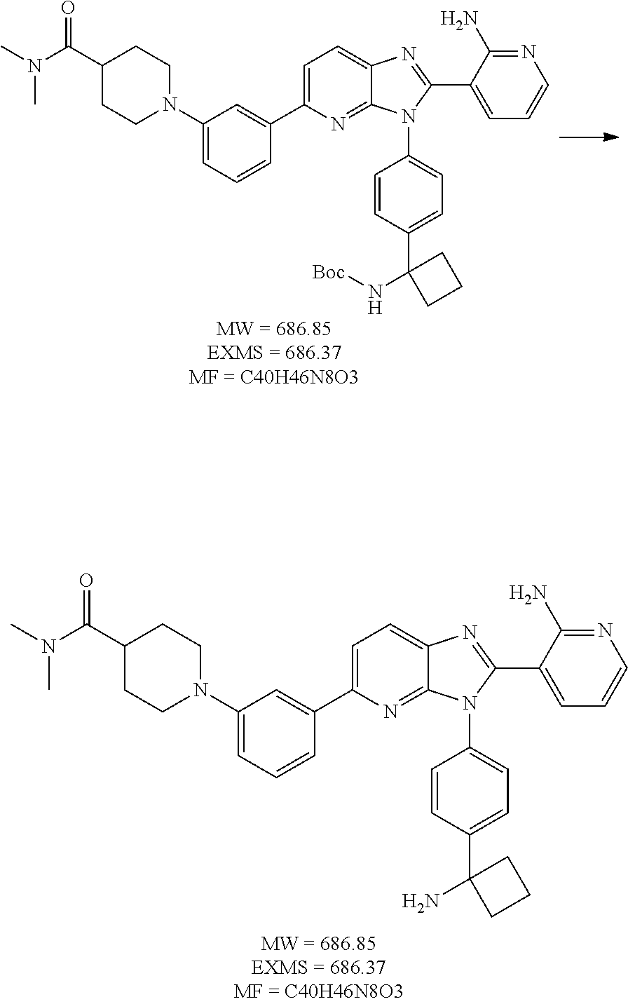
CN(C(C1CCN(C2=CC=CC(C3=CC=C4C(=N3)N(C3=CC=C(C5(N)CCC5)C=C3)C(C3=CC=CN=C3N)=N4)=C2)CC1)=O)C.CN(C(C1CCN(C2=CC=CC(C3=CC=C4C(=N3)N(C3=CC=C(C5(N[Boc])CCC5)C=C3)C(C3=CC=CN=C3N)=N4)=C2)CC1)=O)C
